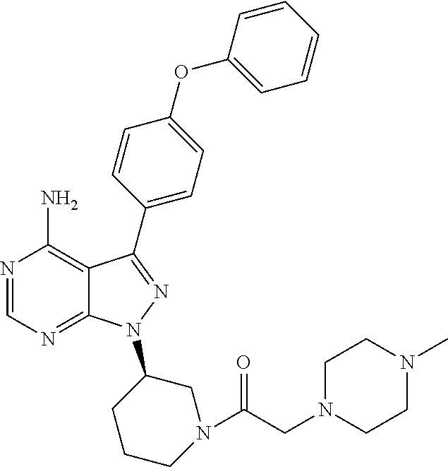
N1=CN=C2C(=C1N)C(C1=CC=C(OC3=CC=CC=C3)C=C1)=NN2C1CN(C(=O)CN2CCN(C)CC2)CCC1
